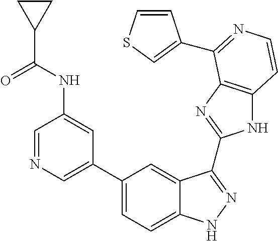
C1(C2=CN=CC(NC(C3CC3)=O)=C2)=CC=C2C(=C1)C(C1=NC3=C(N1)C=CN=C3C1=CSC=C1)=NN2
